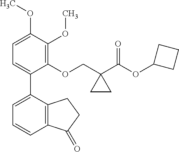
C1=C(OC)C(OC)=C(OCC2(C(OC3CCC3)=O)CC2)C(C2=CC=CC3=C2CCC3=O)=C1
